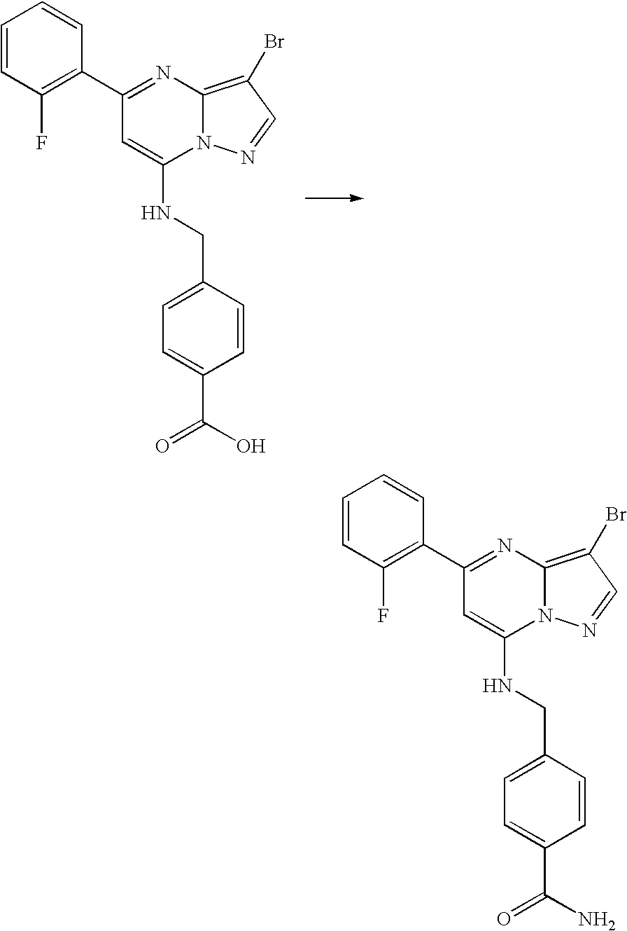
C1(C2=NC3=C(Br)C=NN3C(NCC3=CC=C(C(O)=O)C=C3)=C2)=C(F)C=CC=C1.C1(C2=NC3=C(Br)C=NN3C(NCC3=CC=C(C(N)=O)C=C3)=C2)=C(F)C=CC=C1
